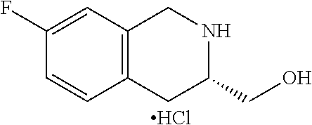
C1C2=C(C=C(F)C=C2)CNC1CO.Cl
